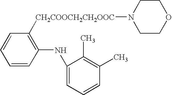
C1=CC(NC2=CC=CC(C)=C2C)=C([CH2COOCH2CH2OOC]N2CCOCC2)C=C1
